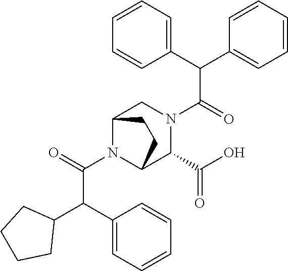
C1(C(C2=CC=CC=C2)C(N2C3C(C(O)=O)N(C(C(C4=CC=CC=C4)C4=CC=CC=C4)=O)CC2CC3)=O)CCCC1
